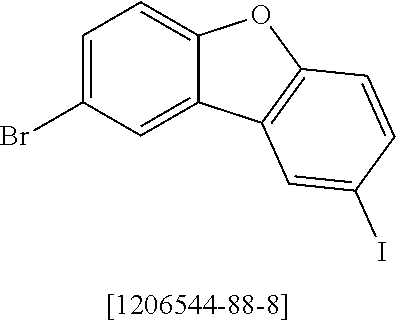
C1=C(Br)C=C2C(=C1)OC1=C2C=C(I)C=C1
